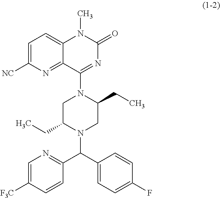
FC1=CC=C(C(C2=NC=C([F3C])C=C2)N2C(CC)CN(C3=NC(=O)N(C)C4=CC=C([NC])N=C43)C(CC)C2)C=C1
